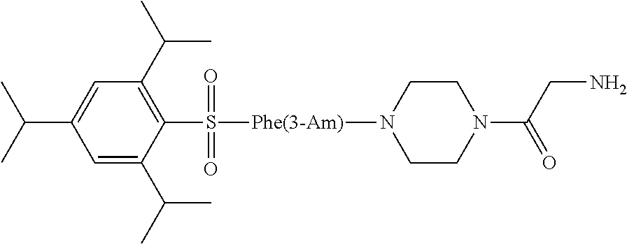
C(C1=CC(C(C)C)=C(S(=O)(=O)[Phe(3-Am)]N2CCN(C(CN)=O)CC2)C(C(C)C)=C1)(C)C
